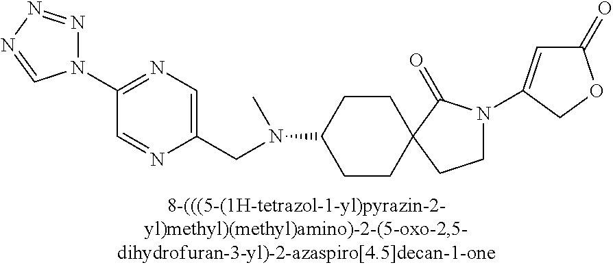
C1CC2(CCC1N(CC1=CN=C(N3N=NN=C3)C=N1)C)C(=O)N(C1=CC(=O)OC1)CC2
